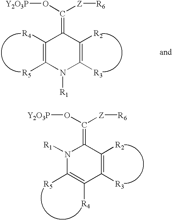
N1([R1])C([R5])=C([R4])C([R3])=C([R2])C1=C(O[Y2O3P])[Z][R6].C1([R4])=C([R5])N([R1])C([R3])=C([R2])C1=C(O[Y2O3P])[Z][R6]
